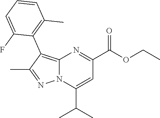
C12=C(C3=C(C)C=CC=C3F)C(C)=NN1C(C(C)C)=CC(C(OCC)=O)=N2
